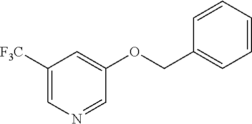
C1=CC=CC=C1COC1=CC([F3C])=CN=C1
